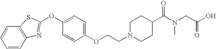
C1(OCCN2CCC(C(N(CC(O)=O)C)=O)CC2)=CC=C(OC2=NC3=C(C=CC=C3)S2)C=C1
